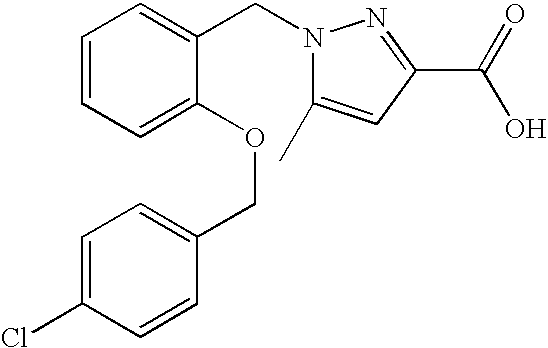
C1=CC=C(OCC2=CC=C(Cl)C=C2)C(CN2C(C)=CC(C(=O)O)=N2)=C1
